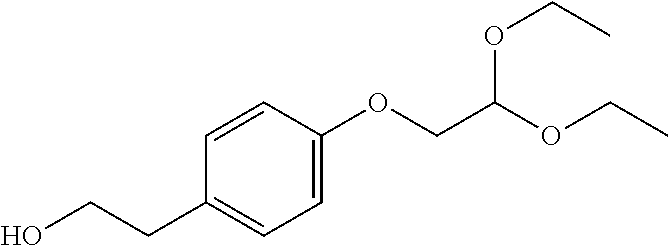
C1=CC(OCC(OCC)OCC)=CC=C1CCO
